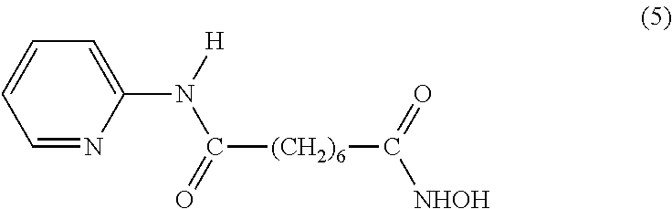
C([(CH2)6]C(=O)[NHOH])(N(C1=CC=CC=N1)[H])=O
